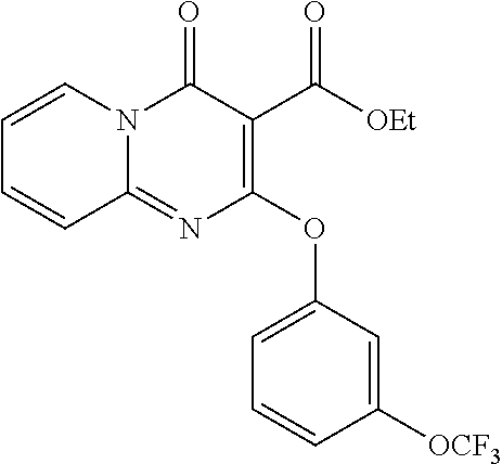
C1=CC([OCF3])=CC(OC2=C(C([OEt])=O)C(=O)N3C(=N2)C=CC=C3)=C1
